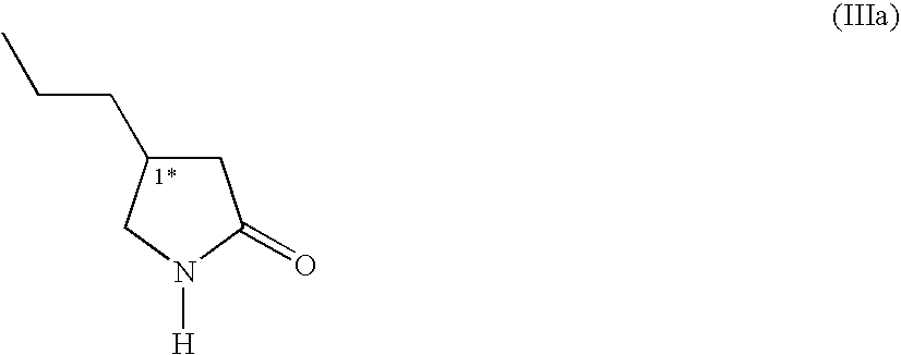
C1C(CCC)CN([H])C1=O
